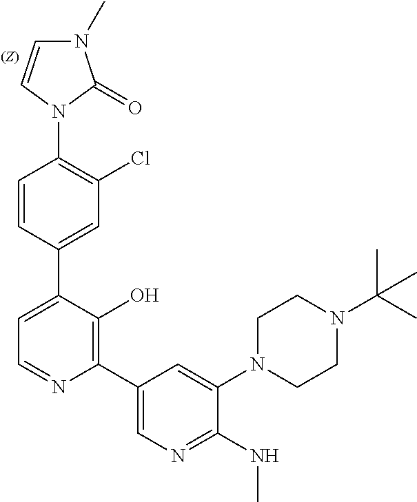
C1=C(C2=CC(Cl)=C(N3C(=O)N(C)C=C3)C=C2)C(O)=C(C2=CN=C(NC)C(N3CCN(C(C)(C)C)CC3)=C2)N=C1
